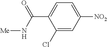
C1(Cl)=CC([NO2])=CC=C1C(N[Me])=O
